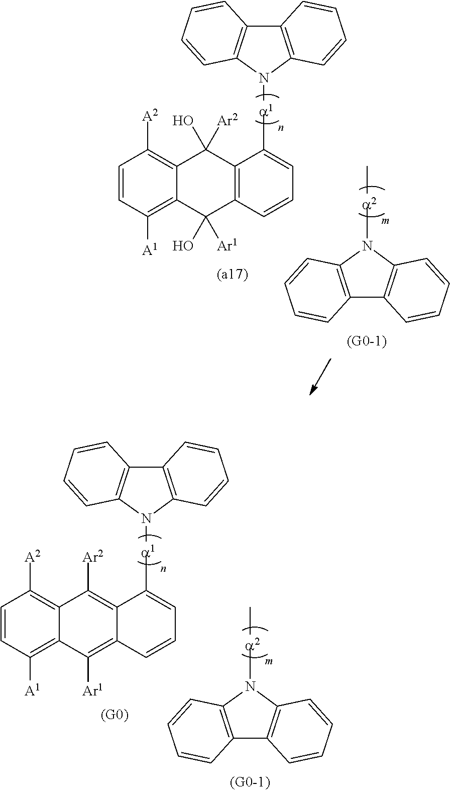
C1([a1]N2C3=C(C4=C2C=CC=C4)C=CC=C3)=CC=CC2=C1C([Ar2])(O)C1=C([A2])C=CC([A1])=C1C2(O)[Ar1].C[a2]N1C2=C(C3=C1C=CC=C3)C=CC=C2.C[a2]N1C2=C(C3=C1C=CC=C3)C=CC=C2.C1([a1]N2C3=C(C4=C2C=CC=C4)C=CC=C3)=CC=CC2=C([Ar1])C3=C([A1])C=CC([A2])=C3C([Ar2])=C12
